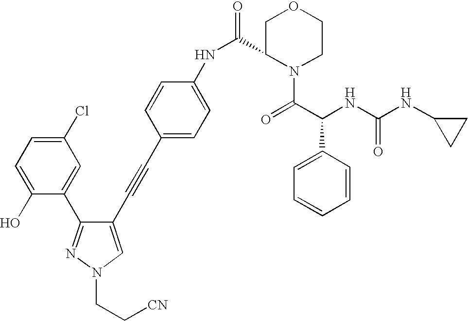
C1(O)=CC=C(Cl)C=C1C1=NN(CC[CN])C=C1C#CC1=CC=C(NC(C2N(C(=O)C(C3=CC=CC=C3)NC(=O)NC3CC3)CCOC2)=O)C=C1
